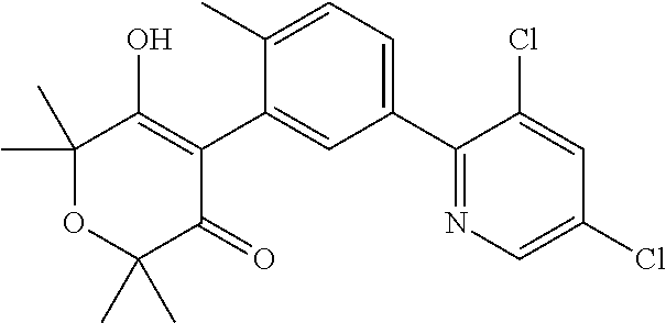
C1(C2=CC=C(C)C(C3=C(O)C(C)(C)OC(C)(C)C3=O)=C2)=NC=C(Cl)C=C1Cl
